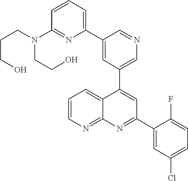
C1=C(C2=CC=CC(N(CCCO)CCO)=N2)C=NC=C1C1=CC(C2=CC(Cl)=CC=C2F)=NC2=NC=CC=C12
